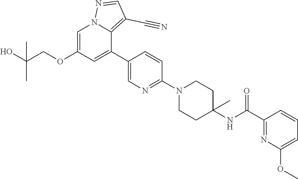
C1=C(OCC(O)(C)C)C=C(C2=CN=C(N3CCC(NC(C4=NC(OC)=CC=C4)=O)(C)CC3)C=C2)C2=C(C#N)C=NN12
